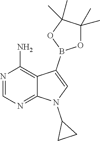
N1=CN=C2C(=C1N)C(B1OC(C)(C)C(C)(C)O1)=CN2C1CC1
